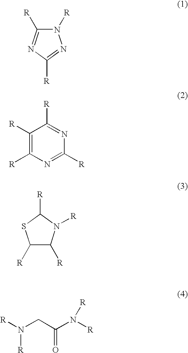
N1([R])C([R])=NC([R])=N1.C1([R])=C([R])N=C([R])N=C1[R].C1([R])C([R])N([R])C([R])S1.[R]N(CC(N([R])[R])=O)[R]
